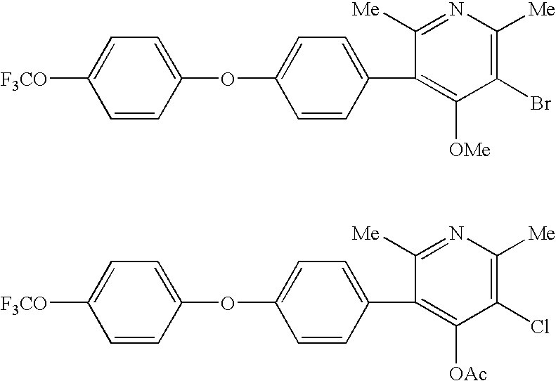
[F3CO]C1=CC=C(OC2=CC=C(C3=C([OMe])C(Br)=C([Me])N=C3[Me])C=C2)C=C1.[F3CO]C1=CC=C(OC2=CC=C(C3=C([OAc])C(Cl)=C([Me])N=C3[Me])C=C2)C=C1
